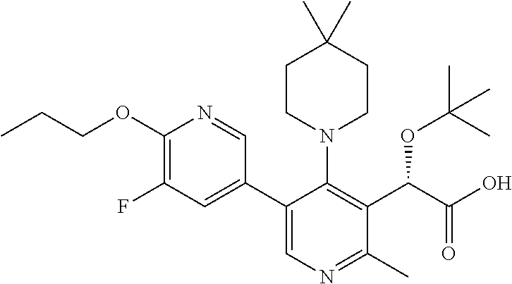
O(C1=C(F)C=C(C2=CN=C(C)C(C(C(O)=O)OC(C)(C)C)=C2N2CCC(C)(C)CC2)C=N1)CCC
